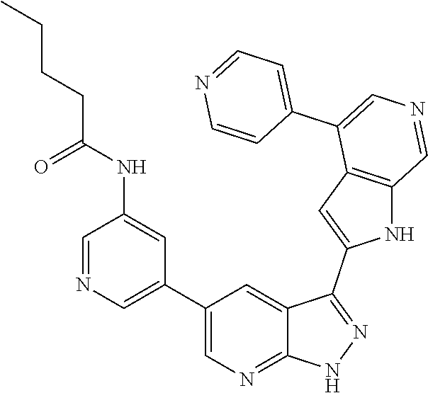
C1(C2=CN=CC(NC(=O)CCCC)=C2)=CN=C2C(=C1)C(C1=CC3=C(N1)C=NC=C3C1=CC=NC=C1)=NN2
